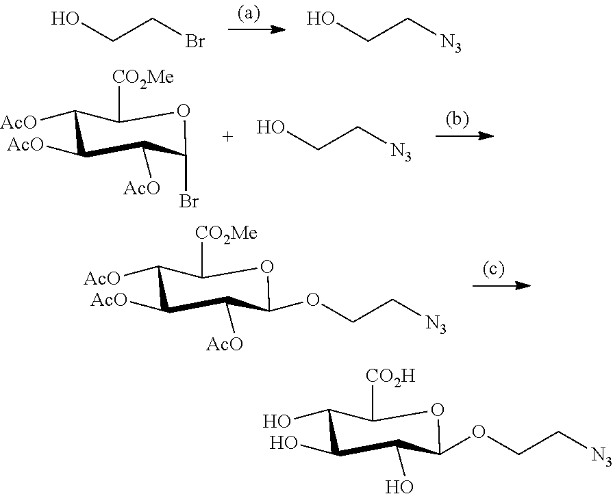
OCCBr.OCC[N3].C1([AcO])C([AcO])C([AcO])C(Br)OC1[CO2Me].OCC[N3].C1([AcO])C([AcO])C([AcO])C(OCC[N3])OC1[CO2Me].C1(O)C(O)C(O)C(OCC[N3])OC1[CO2H]
